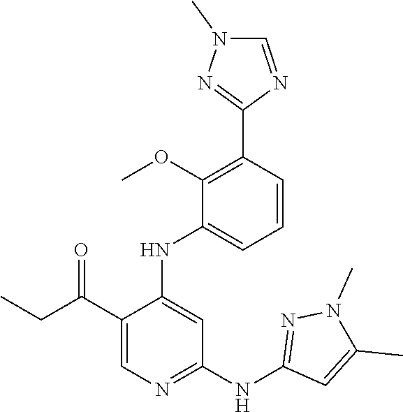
C1=CC(C2=NN(C)C=N2)=C(OC)C(NC2=CC(NC3=NN(C)C(C)=C3)=NC=C2C(CC)=O)=C1
